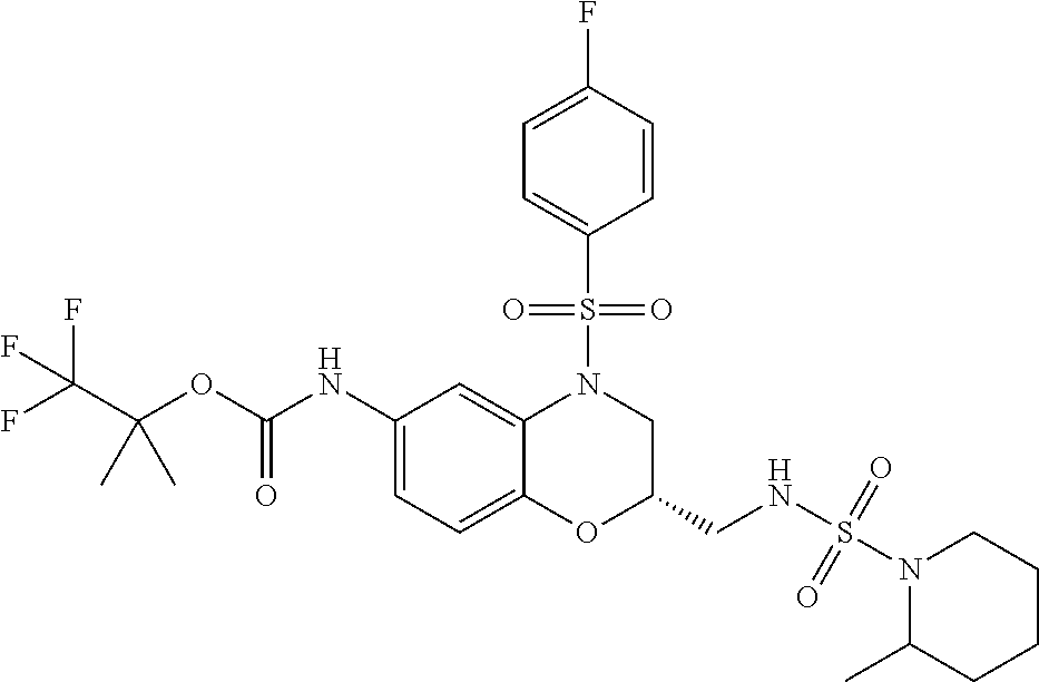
C1(NC(OC(C(F)(F)F)(C)C)=O)=CC=C2C(=C1)N(S(C1=CC=C(F)C=C1)(=O)=O)CC(CNS(=O)(N1C(C)CCCC1)=O)O2
